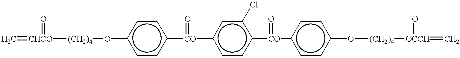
C=[CHCO](=O)[(CH2)4]Oc1ccc([CO](c2ccc([CO](c3ccc(O[(CH2)4][OCCH](=C)=O)cc3)=O)c(Cl)c2)=O)cc1
